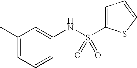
C1=CC(NS(=O)(=O)C2=CC=CS2)=CC(C)=C1
